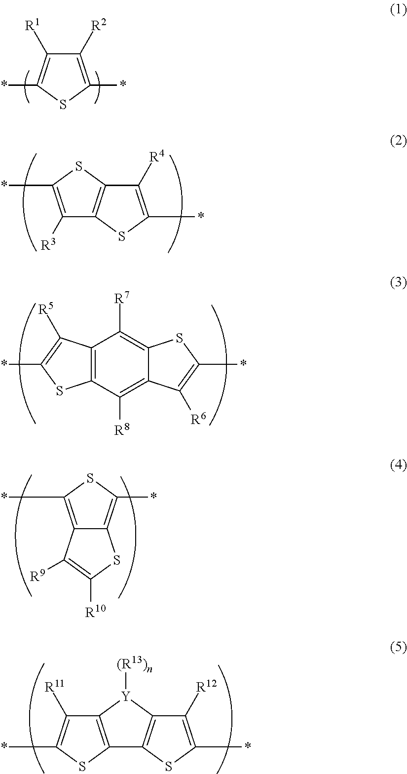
C1([R2])=C(*)SC(*)=C1[R1].C1([R4])=C(*)SC2=C1SC(*)=C2[R3].C12=C(C([R8])=C3C(=C1[R7])SC(*)=C3[R6])SC(*)=C2[R5].C12=C(*)SC(*)=C1SC([R10])=C2[R9].C12=C(SC(*)=C1[R11])C1=C([Y]2[(R13)n])C([R12])=C(*)S1
